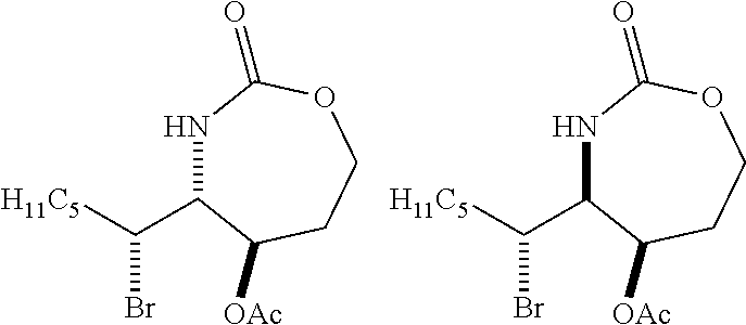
N1C(C([H11C5])Br)C([OAc])CCOC1=O.N1C(C([H11C5])Br)C([OAc])CCOC1=O
